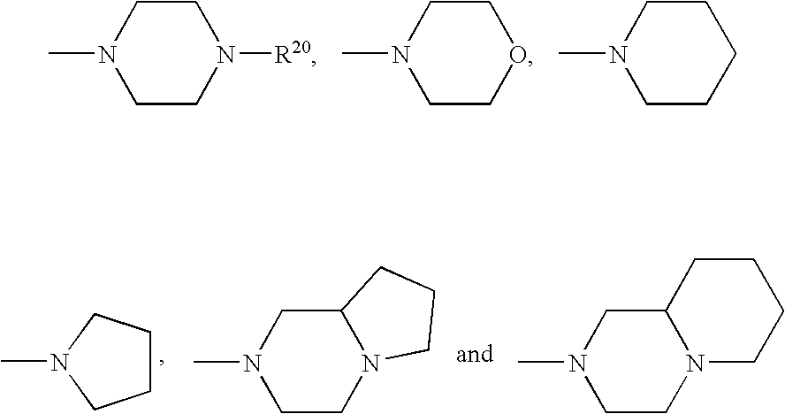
C1CN([R20])CCN1C.C1COCCN1C.C1CCCCN1C.C1CCN(C)C1.C1CN2C(CN1C)CCC2.C1CN2C(CN1C)CCCC2
